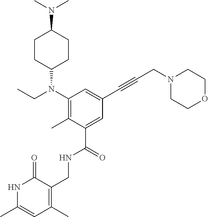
N1C(C)=CC(C)=C(CNC(C2=CC(C#CCN3CCOCC3)=CC(N(CC)C3CCC(N(C)C)CC3)=C2C)=O)C1=O
